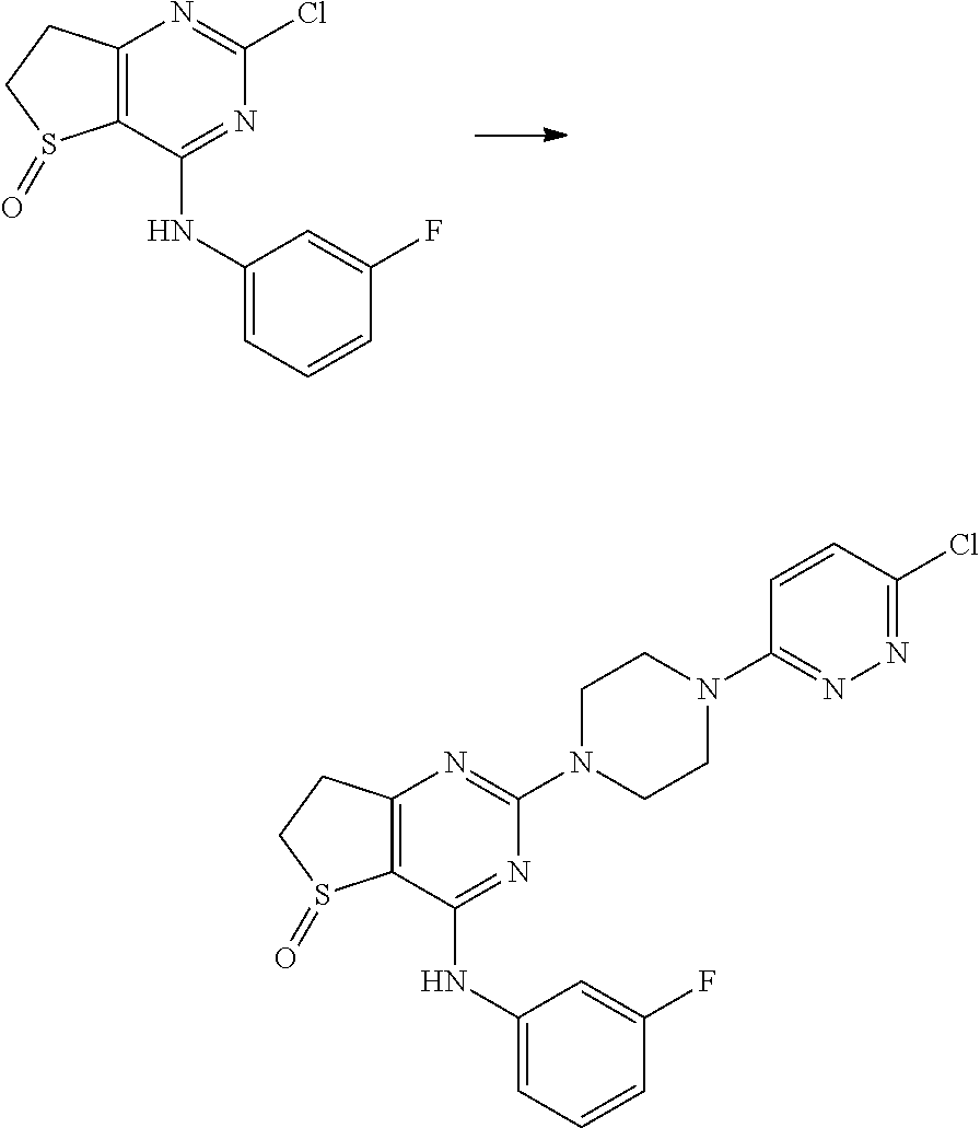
C12=C(C(NC3=CC=CC(F)=C3)=NC(Cl)=N1)S(=O)CC2.C12=C(C(NC3=CC=CC(F)=C3)=NC(N3CCN(C4=NN=C(Cl)C=C4)CC3)=N1)S(=O)CC2
